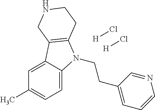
C1=C2C(=CC=C1C)N(CCC1=CC=CN=C1)C1=C2CNCC1.[H]Cl.[H]Cl
